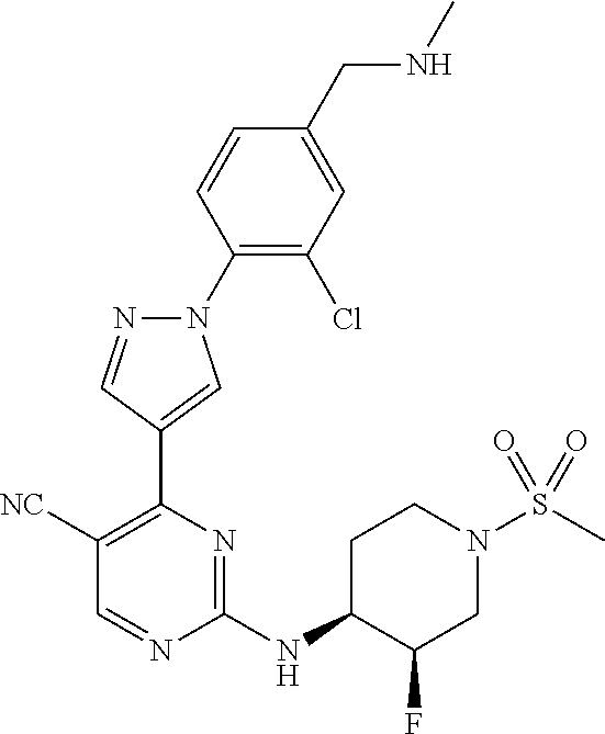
N1(C2=C(Cl)C=C(CNC)C=C2)N=CC(C2=C([NC])C=NC(NC3CCN(S(=O)(=O)C)CC3F)=N2)=C1
